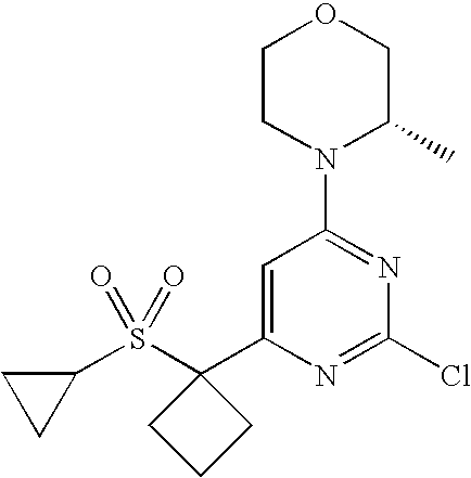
C1(S(=O)(=O)C2(C3=CC(N4C(C)COCC4)=NC(Cl)=N3)CCC2)CC1
